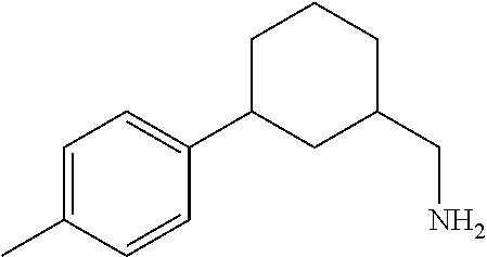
C1=C(C)C=CC(C2CC(CN)CCC2)=C1
